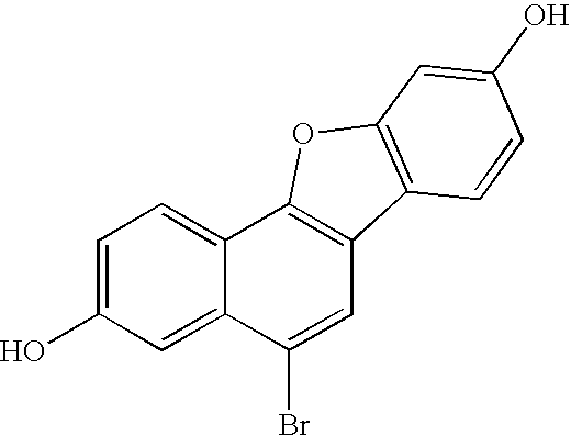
C1=C(O)C=C2C(=C1)C1=C(C=C2Br)C2=C(O1)C=C(O)C=C2
